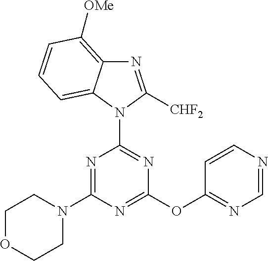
N1=C(N2CCOCC2)N=C(OC2=NC=NC=C2)N=C1N1C([CHF2])=NC2=C([OMe])C=CC=C12
